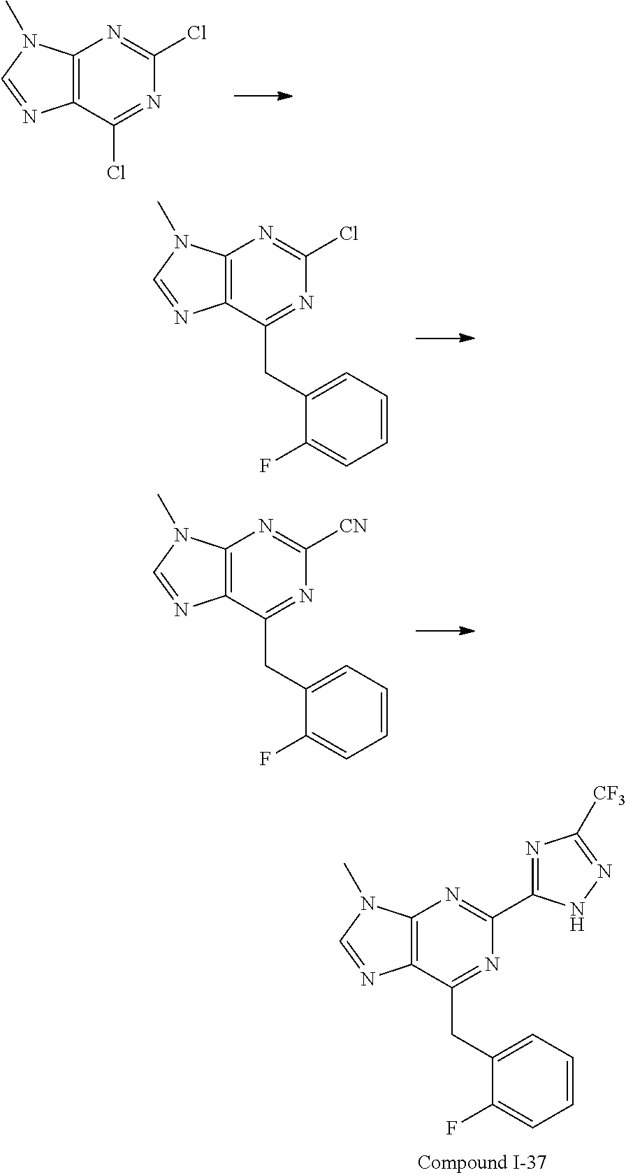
C12=C(C(CC3=CC=CC=C3F)=NC(C3=NC([CF3])=NN3)=N1)N=CN2C.C12=C(C(Cl)=NC(Cl)=N1)N=CN2C.C12=C(C(CC3=CC=CC=C3F)=NC(Cl)=N1)N=CN2C.C12=C(C(CC3=CC=CC=C3F)=NC([CN])=N1)N=CN2C
